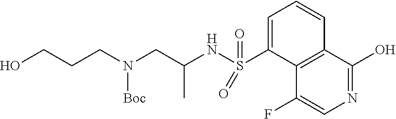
C1=C(S(=O)(=O)NC(CN(CCCO)[Boc])C)C2=C(C=C1)C(O)=NC=C2F
